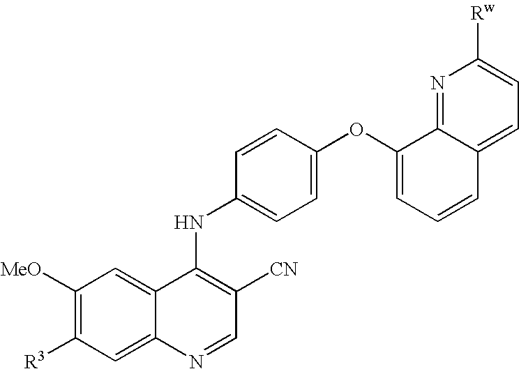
C1([MeO])=C([R3])C=C2C(=C1)C(NC1=CC=C(OC3=CC=CC4=CC=C([Rw])N=C34)C=C1)=C([CN])C=N2
